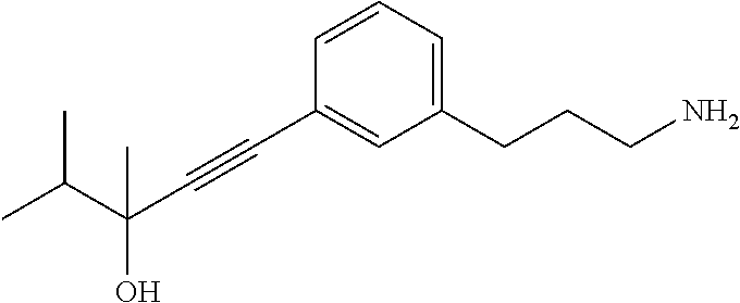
C1=CC=C(CCCN)C=C1C#CC(C(C)C)(O)C
